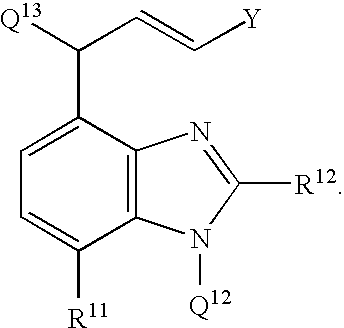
C1=C(C([Q13])C=C[Y])C2=C(C([R11])=C1)N([Q12])C([R12])=N2
